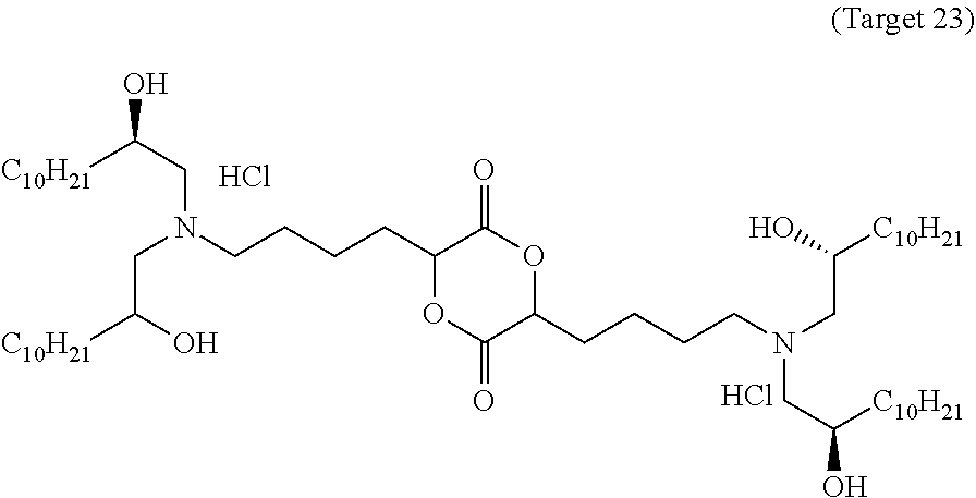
C1(CCCCN(CC([C10H21])O)CC(O)[C10H21])OC(=O)C(CCCCN(CC([C10H21])O)CC(O)[C10H21])OC1=O.Cl.Cl
